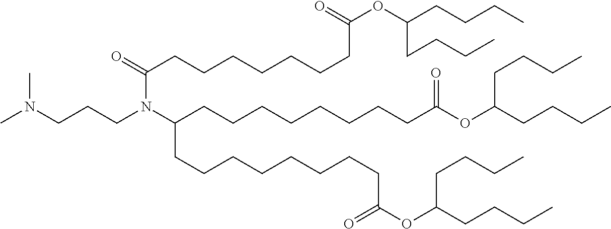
CN(CCCN(C(CCCCCCCCC(OC(CCCC)CCCC)=O)CCCCCCCCC(=O)OC(CCCC)CCCC)C(=O)CCCCCCCC(=O)OC(CCCC)CCCC)C
